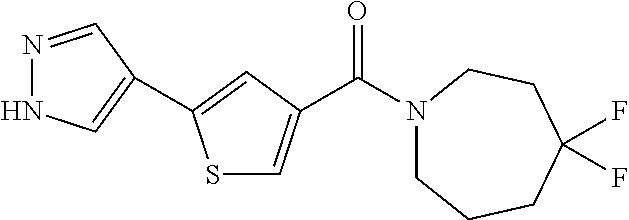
S1C=C(C(=O)N2CCCC(F)(F)CC2)C=C1C1=CNN=C1
